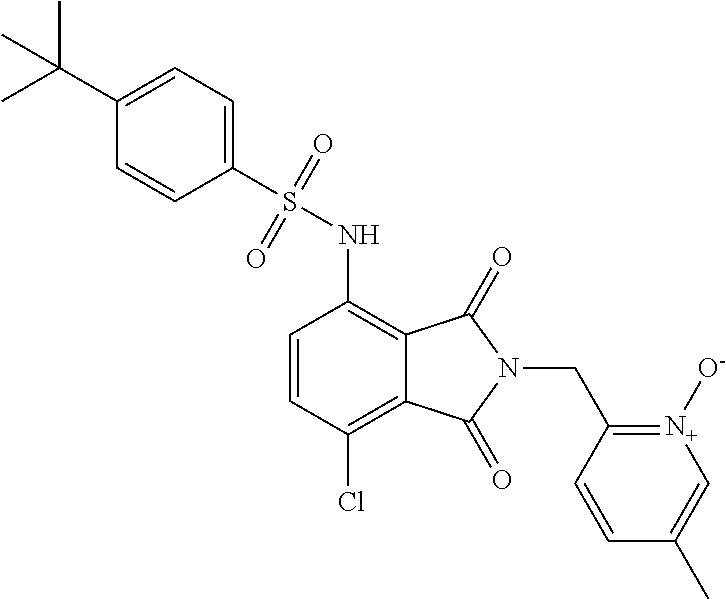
C1(S(NC2=C3C(=C(Cl)C=C2)C(=O)N(CC2=[N+]([O-])C=C(C)C=C2)C3=O)(=O)=O)=CC=C(C(C)(C)C)C=C1
